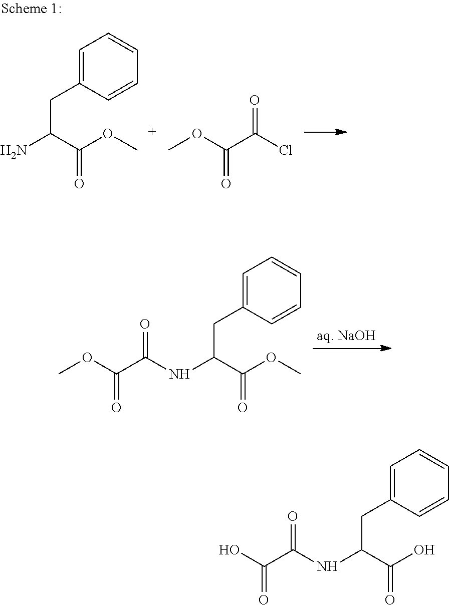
C1=C(CC(N)C(OC)=O)C=CC=C1.O(C(C(Cl)=O)=O)C.C1=C(CC(NC(C(OC)=O)=O)C(OC)=O)C=CC=C1.C1=C(CC(NC(C(O)=O)=O)C(O)=O)C=CC=C1
